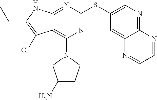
S(C1=NC(N2CC(N)CC2)=C2C(=N1)NC(CC)=C2Cl)C1=CN=C2C(=C1)N=CC=N2
